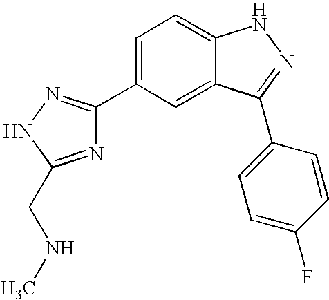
C1=C(C2=NNC(CNC)=N2)C=C2C(=C1)NN=C2C1=CC=C(F)C=C1
